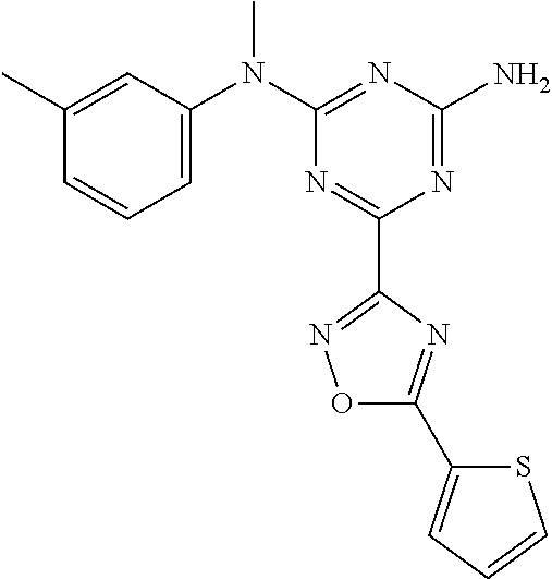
C1(C)=CC(N(C2=NC(N)=NC(C3=NOC(C4=CC=CS4)=N3)=N2)C)=CC=C1
